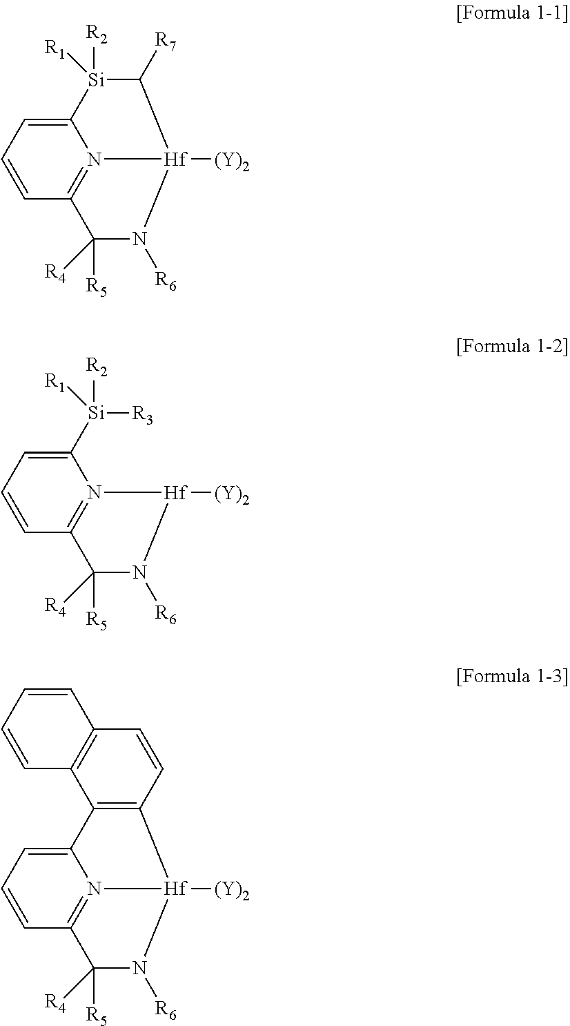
C12=CC=CC3=N1[Hf]([(Y)2])(C([R7])[Si]2([R2])[R1])N([R6])C3([R5])[R4].C1([Si]([R3])([R2])[R1])=CC=CC2=N1[Hf]([(Y)2])N([R6])C2([R5])[R4].C12=CC=CC3=N1[Hf]([(Y)2])(C1=C2C2=C(C=C1)C=CC=C2)N([R6])C3([R5])[R4]
